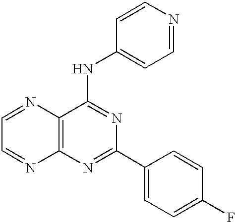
C1=NC2=C(N=C1)N=C(C1=CC=C(F)C=C1)N=C2NC1=CC=NC=C1
